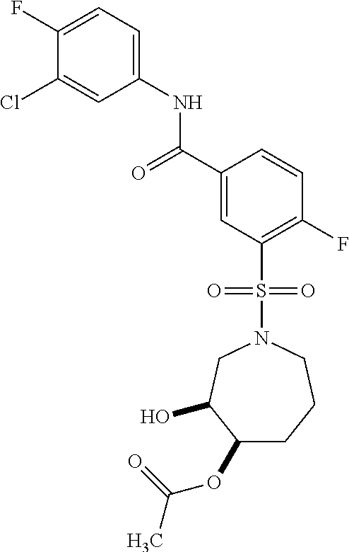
C1(F)=CC=C(NC(C2=CC(S(=O)(=O)N3CC(O)C(OC(C)=O)CCC3)=C(F)C=C2)=O)C=C1Cl
